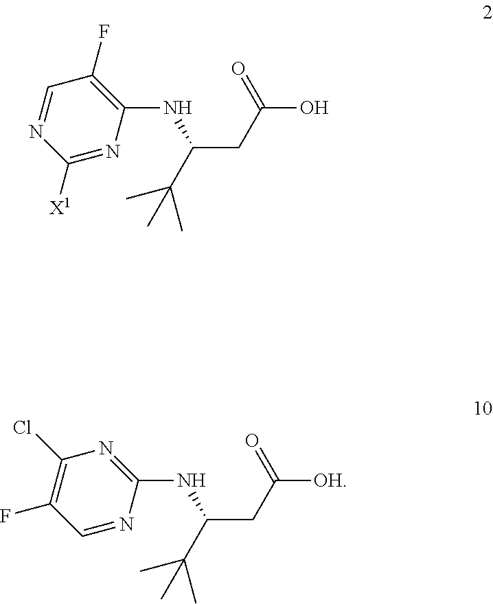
C1([X1])=NC(NC(CC(O)=O)C(C)(C)C)=C(F)C=N1.C1=NC(NC(CC([OH])=O)C(C)(C)C)=NC(Cl)=C1F
